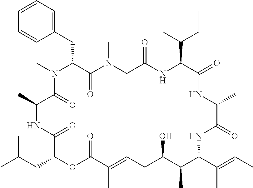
C1=CC=C(CC2C(=O)N(C)CC(=O)NC(C(C)CC)C(=O)NC(C)C(=O)NC(C(C)=CC)C(C)C(O)CC=C(C)C(=O)OC(CC(C)C)C(=O)NC(C)C(=O)N2C)C=C1
